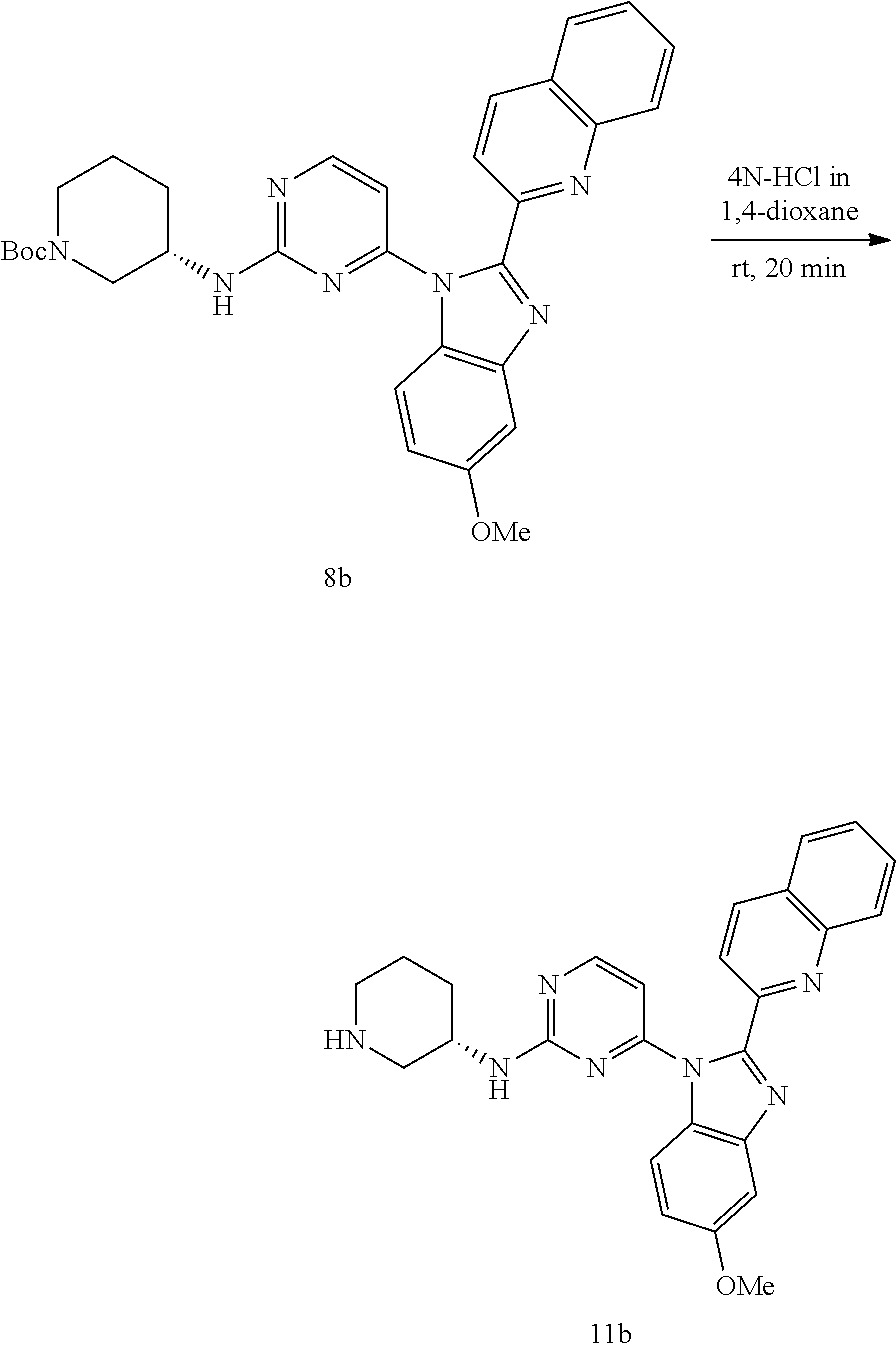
N1(C2=NC(NC3CCC[BocN]C3)=NC=C2)C2=C(N=C1C1=NC3=C(C=C1)C=CC=C3)C=C([OMe])C=C2.N1(C2=NC(NC3CCCNC3)=NC=C2)C2=C(N=C1C1=NC3=C(C=C1)C=CC=C3)C=C([OMe])C=C2
